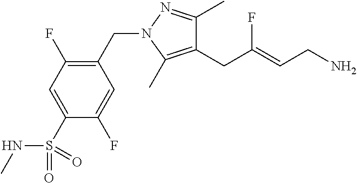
C1(C)=NN(CC2=C(F)C=C(S(=O)(NC)=O)C(F)=C2)C(C)=C1CC(=CCN)F
